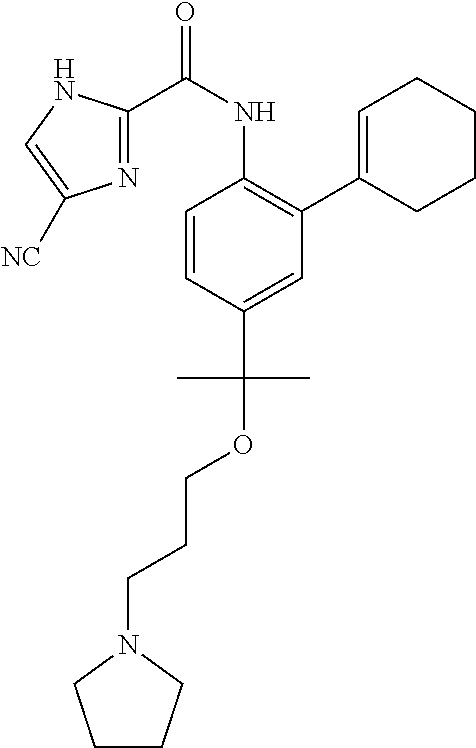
C1=CC(C(OCCCN2CCCC2)(C)C)=CC(C2=CCCCC2)=C1NC(C1=NC([NC])=CN1)=O
